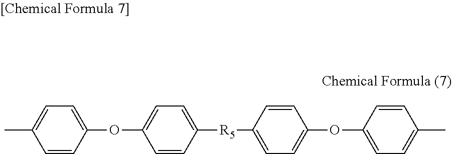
C1=C(C)C=CC(OC2=CC=C([R5]C3=CC=C(OC4=CC=C(C)C=C4)C=C3)C=C2)=C1
